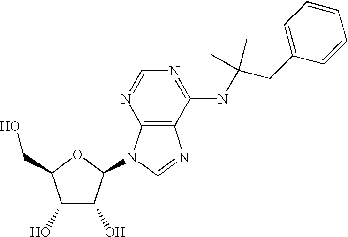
C1(O)C(O)C(N2C3=C(C(NC(CC4=CC=CC=C4)(C)C)=NC=N3)N=C2)OC1CO
